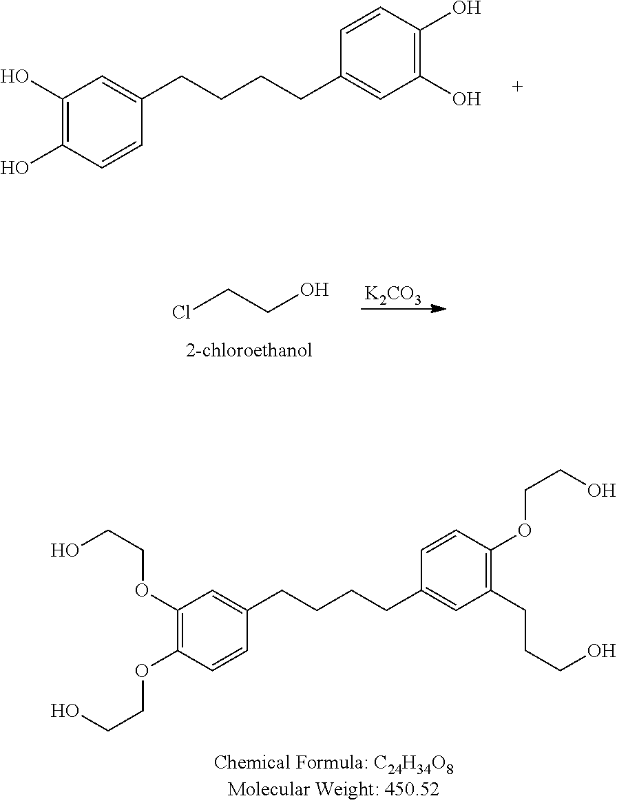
C1(OCCO)=C(OCCO)C=CC(CCCCC2=CC(CCCO)=C(OCCO)C=C2)=C1.C1(O)=C(O)C=CC(CCCCC2=CC(O)=C(O)C=C2)=C1.ClCCO.[K2CO3]
